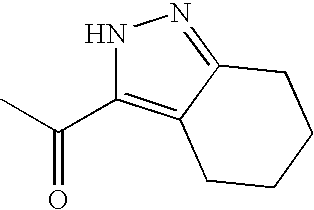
CC(C1=C2C(=NN1)CCCC2)=O
